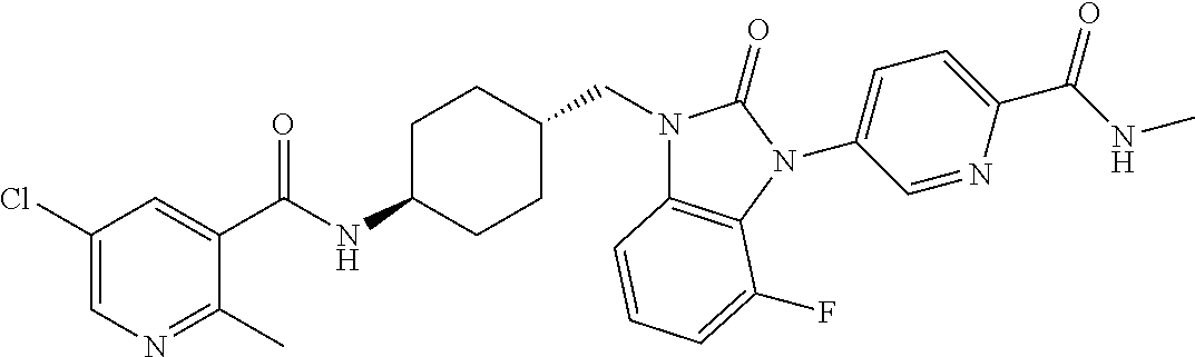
C1(Cl)=CN=C(C)C(C(NC2CCC(CN3C4=C(N(C5=CC=C(C(NC)=O)N=C5)C3=O)C(F)=CC=C4)CC2)=O)=C1
